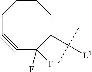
C1C#CC(F)(F)C(C([L1])(C)C)CCC1
